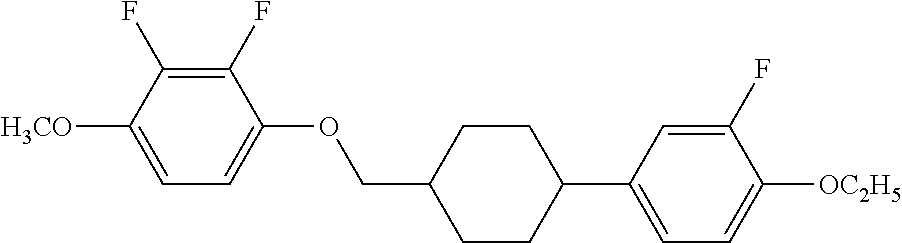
C1(F)=C(F)C([H3CO])=CC=C1OCC1CCC(C2=CC=C([OC2H5])C(F)=C2)CC1
